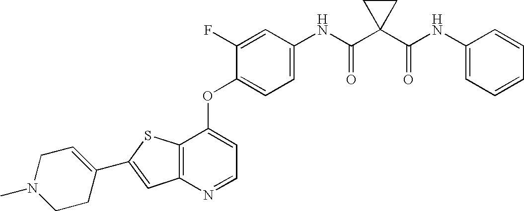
C12=C(SC(C3=CCN(C)CC3)=C1)C(OC1=CC=C(NC(C3(C(NC4=CC=CC=C4)=O)CC3)=O)C=C1F)=CC=N2
